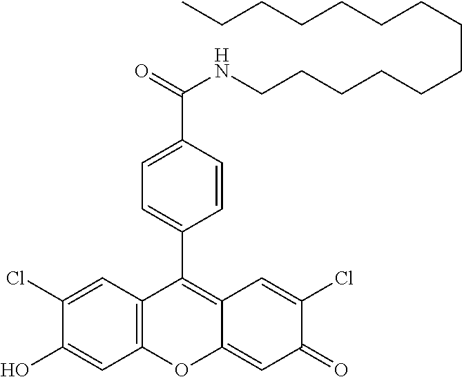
C12=C(C=C(Cl)C(O)=C1)C(C1=CC=C(C(=O)NCCCCCCCCCCCCCC)C=C1)=C1C(=CC(=O)C(Cl)=C1)O2
